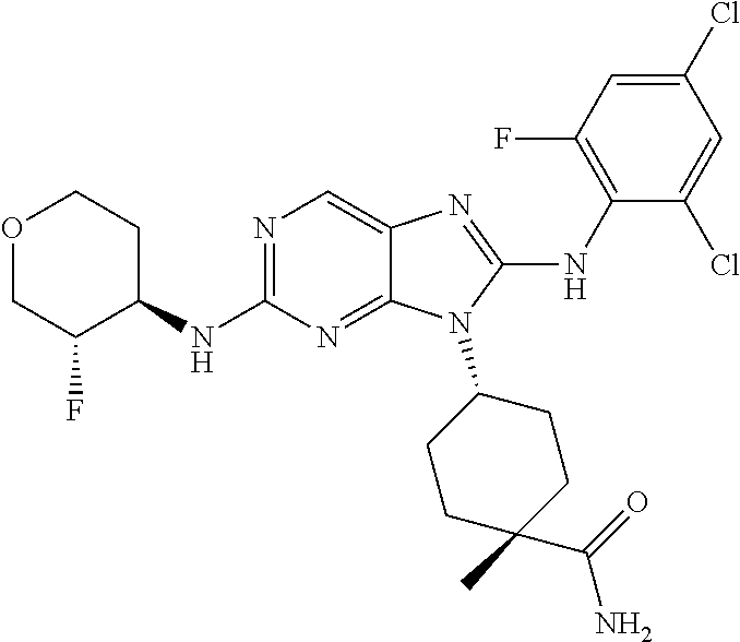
N1=C(NC2CCOCC2F)N=C2C(=C1)N=C(NC1=C(F)C=C(Cl)C=C1Cl)N2C1CCC(C)(C(=O)N)CC1
